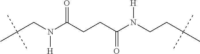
C(N(C(CCC(N(CCC(C)(C)C)[H])=O)=O)[H])C(C)(C)C
